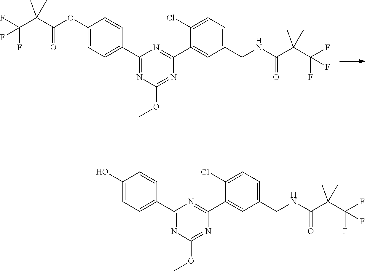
C1(OC(C(C(F)(F)F)(C)C)=O)=CC=C(C2=NC(OC)=NC(C3=CC(CNC(C(C(F)(F)F)(C)C)=O)=CC=C3Cl)=N2)C=C1.C1(O)=CC=C(C2=NC(OC)=NC(C3=CC(CNC(C(C(F)(F)F)(C)C)=O)=CC=C3Cl)=N2)C=C1
